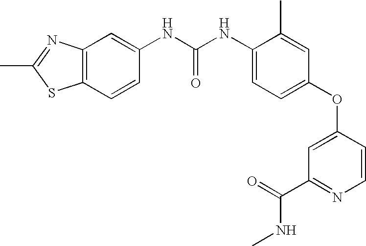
C12=C(C=C(NC(NC3=CC=C(OC4=CC(C(=O)NC)=NC=C4)C=C3C)=O)C=C1)N=C(C)S2
